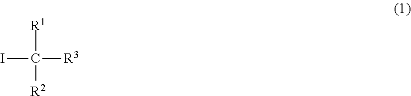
[R1]C([R2])([R3])I
